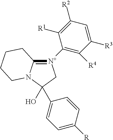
C12=[N+](C3=C([R4])C([R3])=CC([R2])=C3[R1])CC(O)(C3=CC=C([R])C=C3)N1CCCC2
